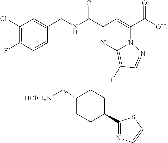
C1(Cl)=C(F)C=CC(CNC(C2=NC3=C(F)C=NN3C(C([OH])=O)=C2)=O)=C1.C1(C[HClH2N])CCC(C2=NC=CS2)CC1
